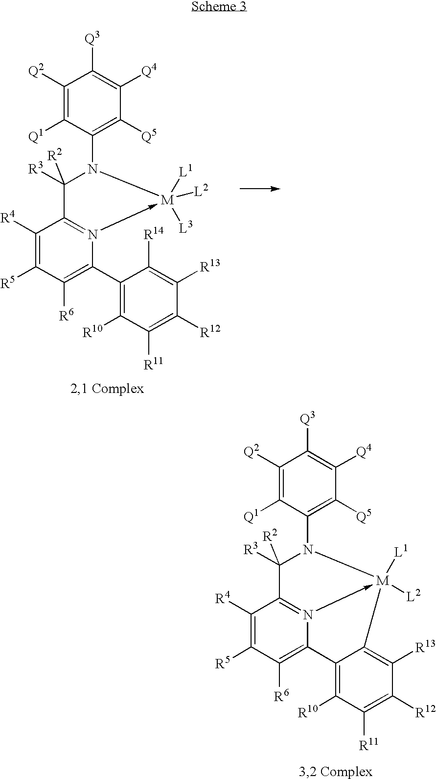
C1([R4])=C([R5])C([R6])=C(C2=C([R10])C([R11])=C([R12])C([R13])=C2[R14])N2->[M]([L1])([L3])([L2])N(C3=C([Q5])C([Q4])=C([Q3])C([Q2])=C3[Q1])C([R2])([R3])C=21.C1([R4])=C([R5])C([R6])=C2N3->[M]([L1])([L2])(C4=C([R13])C([R12])=C([R11])C([R10])=C24)N(C2=C([Q5])C([Q4])=C([Q3])C([Q2])=C2[Q1])C([R2])([R3])C=31
